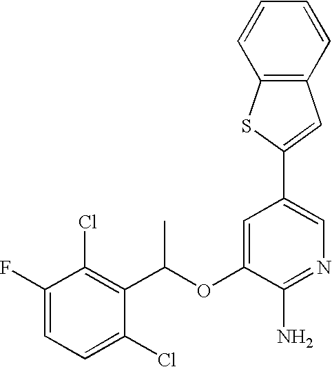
C1=C(F)C(Cl)=C(C(OC2=CC(C3=CC4=C(S3)C=CC=C4)=CN=C2N)C)C(Cl)=C1
